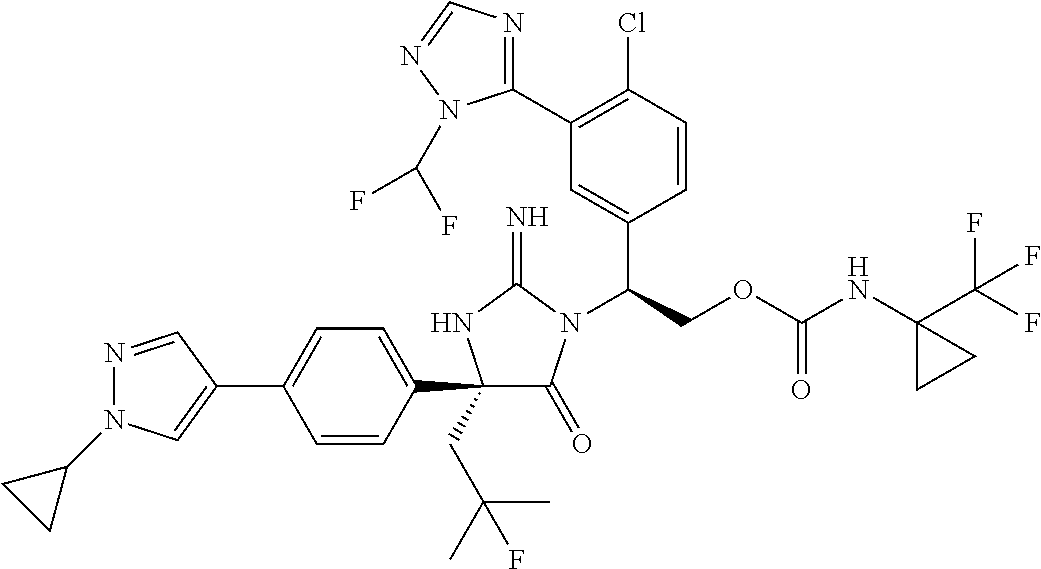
C1(C2=CC=C(C3(CC(C)(C)F)C(=O)N(C(COC(NC4(C(F)(F)F)CC4)=O)C4=CC(C5=NC=NN5C(F)F)=C(Cl)C=C4)C(=N)N3)C=C2)=CN(C2CC2)N=C1
